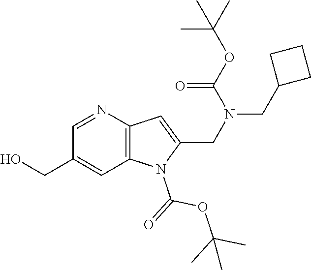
C(C1=CC2=C(N=C1)C=C(CN(CC1CCC1)C(OC(C)(C)C)=O)N2C(=O)OC(C)(C)C)O
